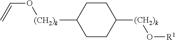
C1CC([(CH2)k]OC=C)CCC1[(CH2)k]O[R1]
